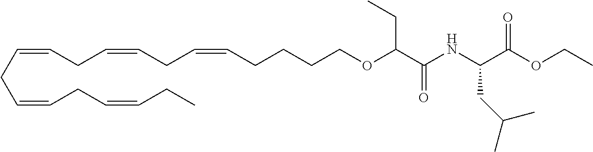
C(=CCC=CCC=CCCCCOC(CC)C(=O)NC(C(OCC)=O)CC(C)C)CC=CCC=CCC
